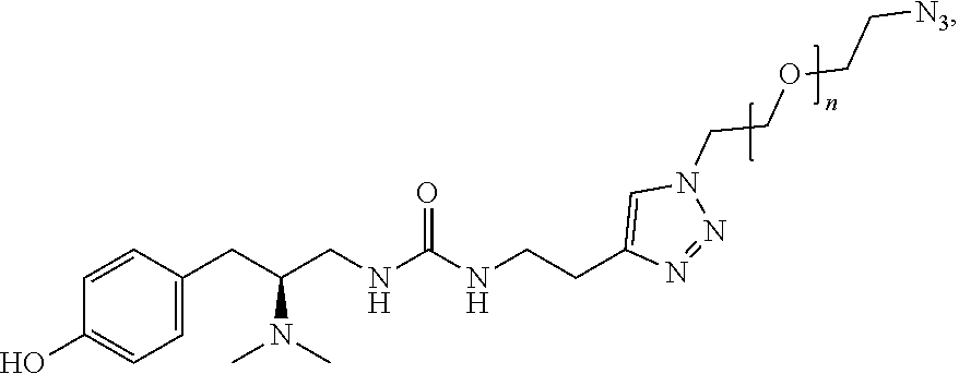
C1=CC(O)=CC=C1CC(CNC(NCCC1=CN(CCOCC[N3])N=N1)=O)N(C)C
